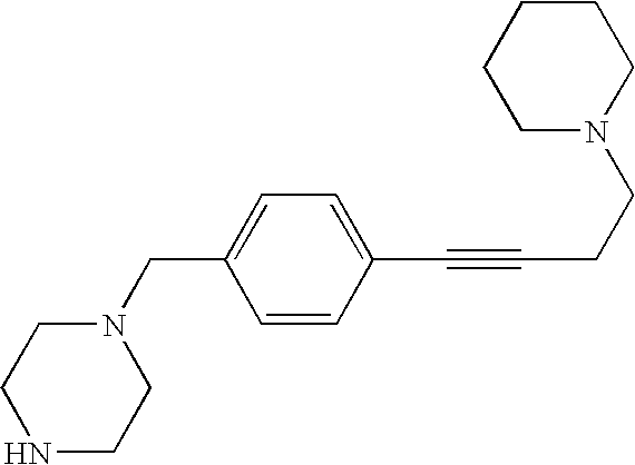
N1CCN(CC2=CC=C(C#CCCN3CCCCC3)C=C2)CC1
